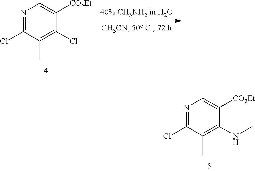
N1=C(Cl)C(C)=C(NC)C([CO2Et])=C1.N1=C(Cl)C(C)=C(Cl)C([CO2Et])=C1
